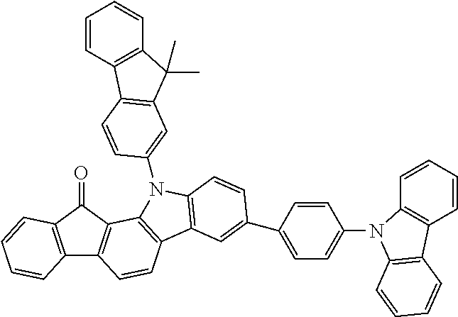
C12=C(C(=O)C3=C1C=CC1=C3N(C3=CC4=C(C=C3)C3=C(C4(C)C)C=CC=C3)C3=C1C=C(C1=CC=C(N4C5=C(C=CC=C5)C5=C4C=CC=C5)C=C1)C=C3)C=CC=C2
